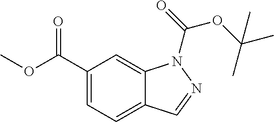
C1(C(OC)=O)=CC=C2C(=C1)N(C(=O)OC(C)(C)C)N=C2
